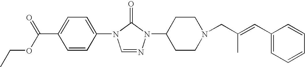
C1=CC(N2C=NN(C3CCN(CC(=CC4=CC=CC=C4)C)CC3)C2=O)=CC=C1C(OCC)=O
